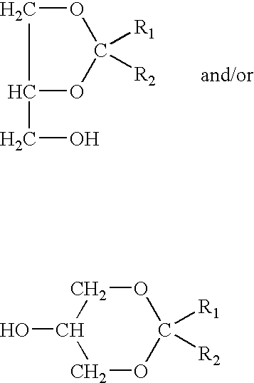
C1OC([R1])([R2])OCC1O.C1(CO)OC([R1])([R2])OC1
